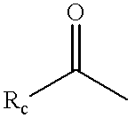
[Rc]C(C)=O
